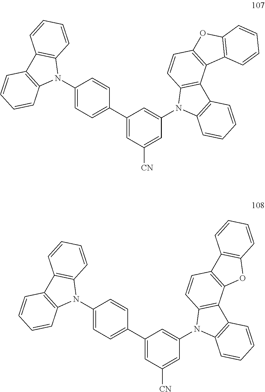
C1(N2C3=C(C4=C2C=CC=C4)C=CC=C3)=CC=C(C2=CC([CN])=CC(N3C4=C(C5=C3C=CC3=C5C5=C(O3)C=CC=C5)C=CC=C4)=C2)C=C1.C1(N2C3=C(C4=C2C=CC=C4)C=CC=C3)=CC=C(C2=CC([CN])=CC(N3C4=C(C5=C3C=CC3=C5OC5=C3C=CC=C5)C=CC=C4)=C2)C=C1
